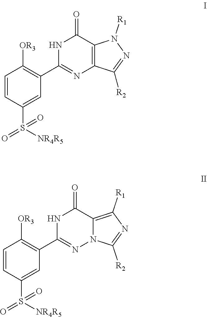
S(=O)(=O)(C1=CC(C2=NC3=C(C(=O)N2)N([R1])N=C3[R2])=C([OR3])C=C1)[NR4R5].C1([R2])=NC([R1])=C2C(=O)NC(C3=C([OR3])C=CC(S(=O)(=O)[NR4R5])=C3)=NN12
